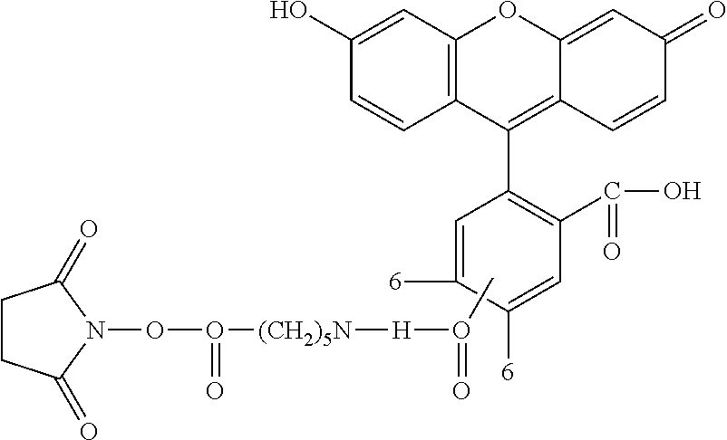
C12=C(C=C(O)C=C1)OC1=CC(=O)C=CC1=C2C1=C(C(O)=O)C=C([6])C([6])=C1.CO([H][(CH2)5N]O(ON1C(=O)CCC1=O)=O)=O
